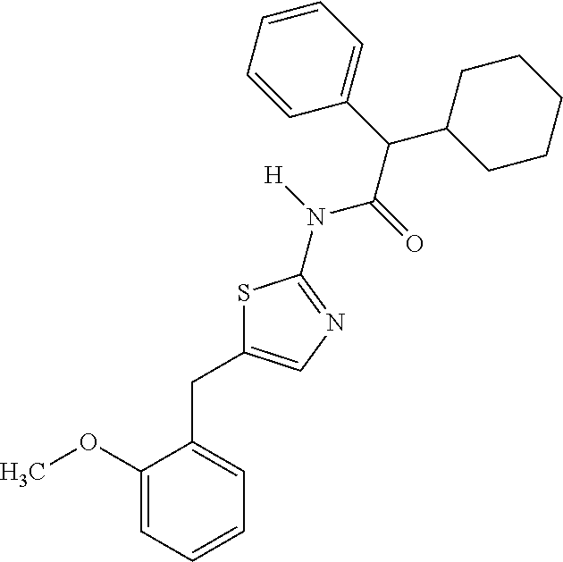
S1C(CC2=CC=CC=C2OC)=CN=C1N(C(C(C1CCCCC1)C1=CC=CC=C1)=O)[H]
